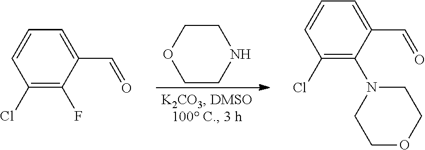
C1CNCCO1.C1(Cl)=C(F)C(C=O)=CC=C1.C1(Cl)=C(N2CCOCC2)C(C=O)=CC=C1
